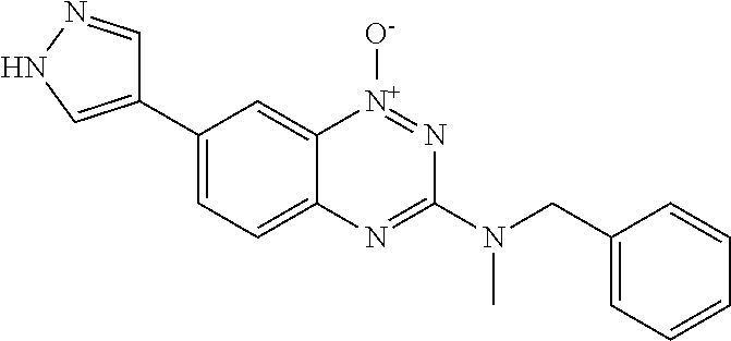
C1(C2=CNN=C2)=CC=C2C(=C1)[N+]([O-])=NC(N(CC1=CC=CC=C1)C)=N2
